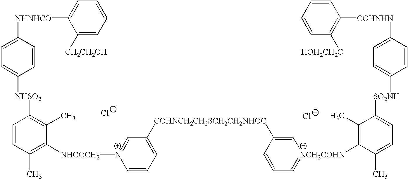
[NHNHCO](C1=CC=C([NHSO2]C2=C(C)C([NHCOCH2][N+]3=CC([COHNCH2CH2SCH2CH2NHOC]C4=C[NCH2COHN](C5=C(C)C([SO2NH]C6=CC=C([COHNHN]C7=C([HOH2CH2C])C=CC=C7)C=C6)=CC=C5C)=CC=C4)=CC=C3)=C(C)C=C2)C=C1)C1=CC=CC=C1[CH2CH2OH].[Cl-].[Cl-]
